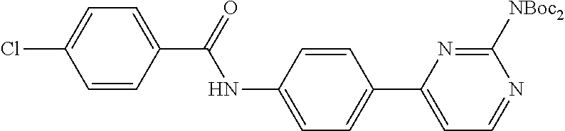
C1=CC(C(=O)NC2=CC=C(C3=CC=NC([NBoc2])=N3)C=C2)=CC=C1Cl
